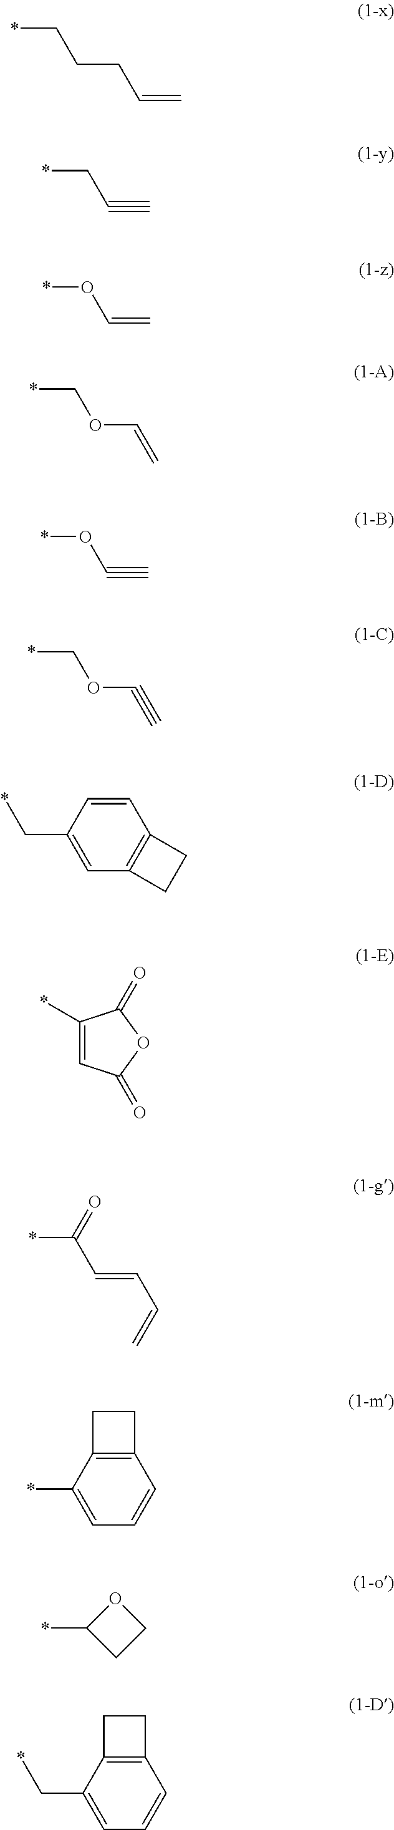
*CCCC=C.*CC#C.*OC=C.*COC=C.*OC#C.*COC#C.C1=CC(C*)=CC2=C1CC2.C1(*)=CC(=O)OC1=O.*C(C=CC=C)=O.C12=C(C(*)=CC=C1)CC2.*C1CCO1.C12=C(C(C*)=CC=C1)CC2
